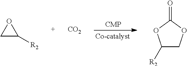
C1C([R2])O1.[CO2].C1([R2])COC(=O)O1
